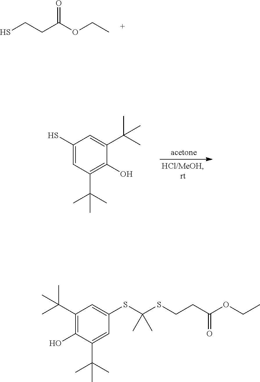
C(CC(OCC)=O)S.C1(S)=CC(C(C)(C)C)=C(O)C(C(C)(C)C)=C1.C1(C(C)(C)C)=C(O)C(C(C)(C)C)=CC(SC(SCCC(OCC)=O)(C)C)=C1
